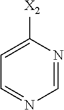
C1=NC([X2])=CC=N1
